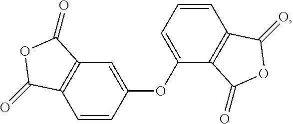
C1=CC(OC2=CC=CC3=C2C(=O)OC3=O)=CC2=C1C(=O)OC2=O
